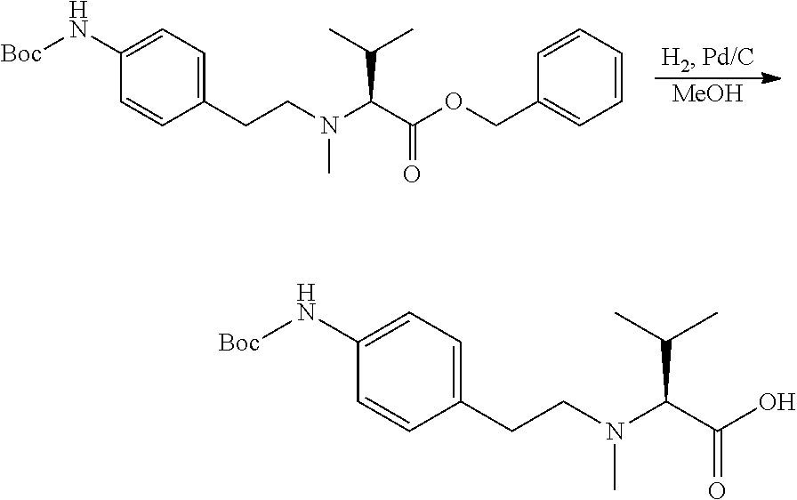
C(C(OCC1=CC=CC=C1)=O)(C(C)C)N(C)CCC1=CC=C(N[Boc])C=C1.[MeOH].C(C(O)=O)(C(C)C)N(C)CCC1=CC=C(N[Boc])C=C1
